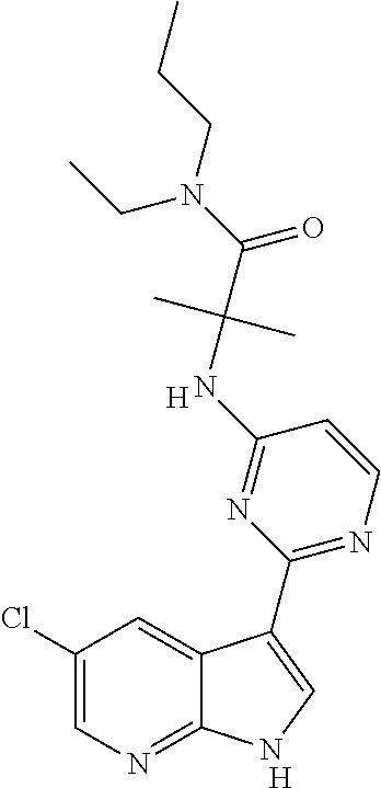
C1(Cl)=CN=C2C(=C1)C(C1=NC=CC(NC(C(N(CCC)CC)=O)(C)C)=N1)=CN2.[H].[H]
